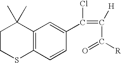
C12=C(C=CC(C(Cl)=C([H])C([R])=O)=C1)SCCC2(C)C
